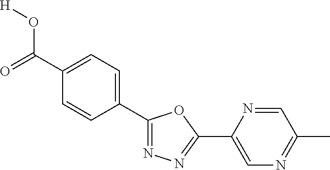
O=C(C1=CC=C(C2=NN=C(C3=CN=C(C)C=N3)O2)C=C1)O[H]
